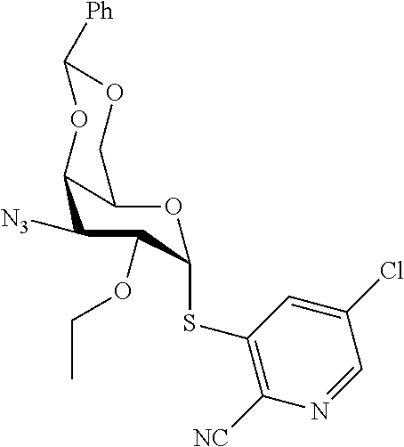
N1=CC(Cl)=CC(SC2OC3C(C([N3])C2OCC)OC([Ph])OC3)=C1[NC]
